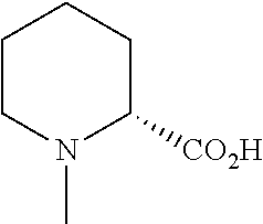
C1CN(C)C([CO2H])CC1
